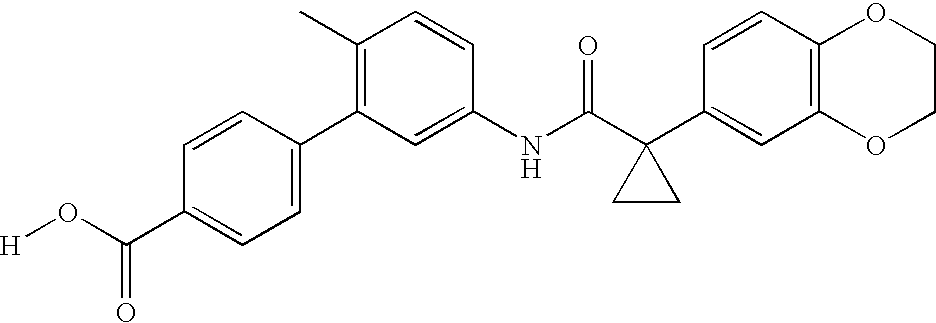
N(C(C1(C2=CC3=C(C=C2)OCCO3)CC1)=O)C1=CC(C2=CC=C(C(=O)O[H])C=C2)=C(C)C=C1
